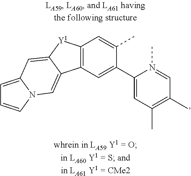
C12=C([Y1]C3=CC4=CC=CN4C=C13)C=C(C)C(C1=CC(C)=C(C)C=N1C)=C2
